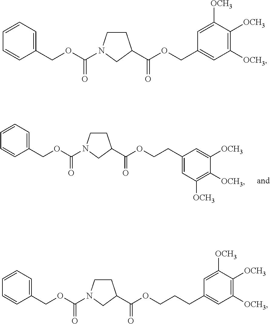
C1(COC(=O)N2CCC(C(OCCC3=CC([OCH3])=C([OCH3])C([OCH3])=C3)=O)C2)=CC=CC=C1.C1(COC(=O)N2CCC(C(OCC3=CC([OCH3])=C([OCH3])C([OCH3])=C3)=O)C2)=CC=CC=C1.C1(COC(=O)N2CCC(C(OCCCC3=CC([OCH3])=C([OCH3])C([OCH3])=C3)=O)C2)=CC=CC=C1
